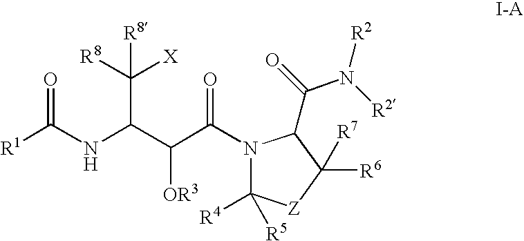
[R1]C(NC(C(C(=O)N1C([R4])([R5])[Z]C([R6])([R7])C1C(=O)N([R2])[R2])[OR3])C([R8])([X])[R8])=O
